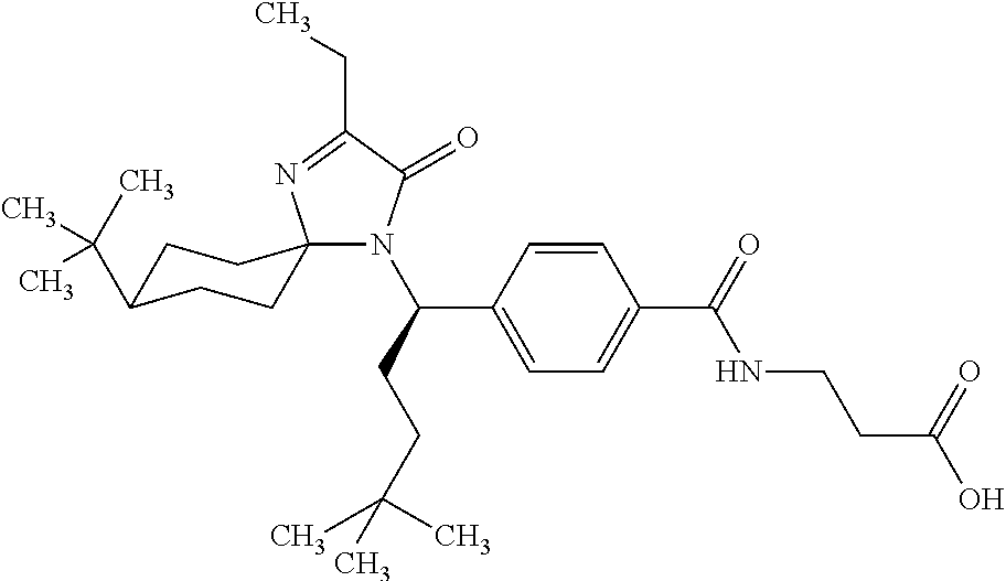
N1(C(CCC(C)(C)C)C2=CC=C(C(=O)NCCC(O)=O)C=C2)C(=O)C(CC)=NC12CCC(C(C)(C)C)CC2
